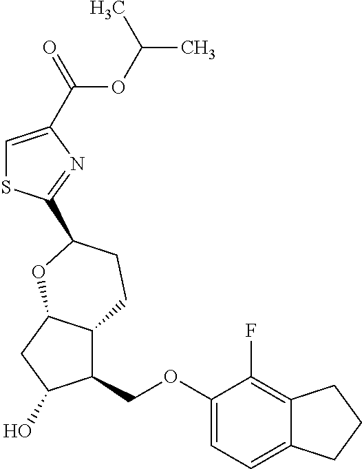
C1=C(C(OC(C)C)=O)N=C(C2CCC3C(COC4=CC=C5C(=C4F)CCC5)C(O)CC3O2)S1
